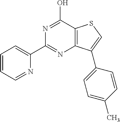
N1=C(O)C2=C(N=C1C1=CC=CC=N1)C(C1=CC=C(C)C=C1)=CS2
